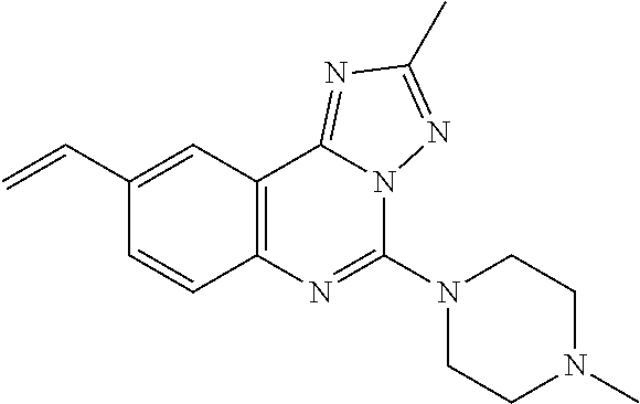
C1(C=C)=CC2=C(C=C1)N=C(N1CCN(C)CC1)N1C2=NC(C)=N1
